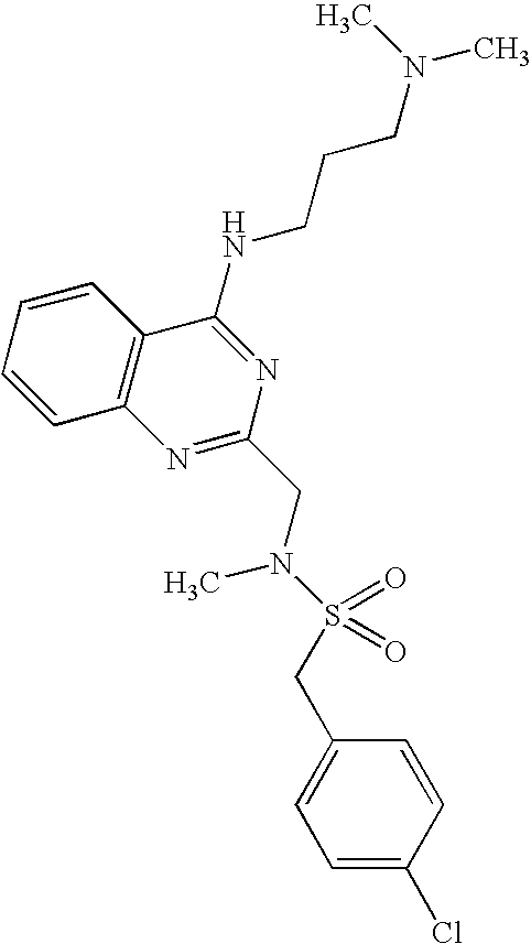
C1=CC2=C(C=C1)C(NCCCN(C)C)=NC(CN(S(=O)(=O)CC1=CC=C(Cl)C=C1)C)=N2
